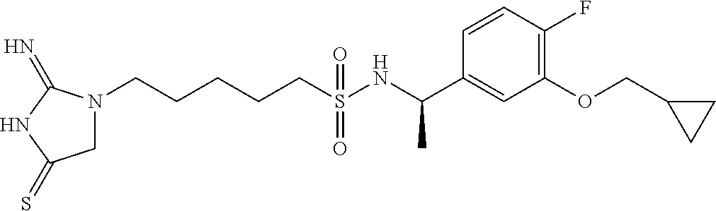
N1(CCCCCS(NC(C2=CC(OCC3CC3)=C(F)C=C2)C)(=O)=O)CC(=S)NC1=N
